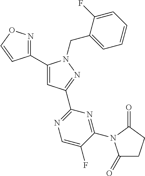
C1(C2=NOC=C2)=CC(C2=NC=C(F)C(N3C(=O)CCC3=O)=N2)=NN1CC1=CC=CC=C1F
